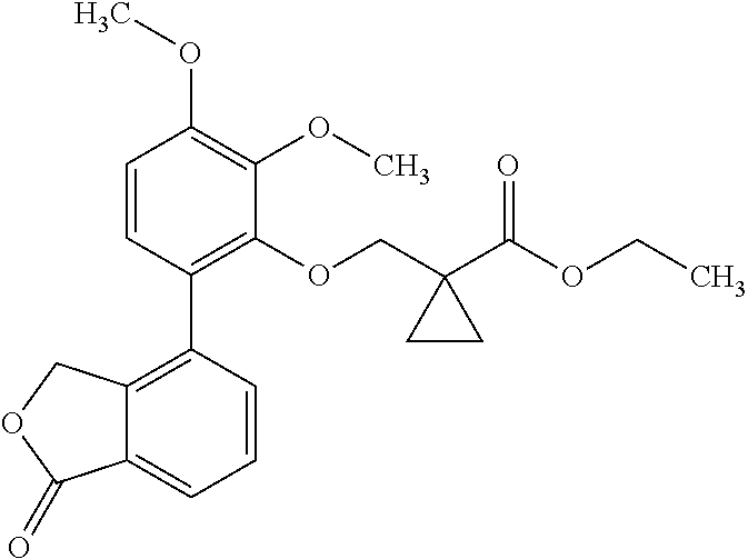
C1=CC(C2=C3C(=CC=C2)C(=O)OC3)=C(OCC2(C(OCC)=O)CC2)C(OC)=C1OC
